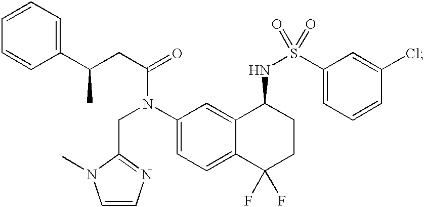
C1(C(CC(=O)N(C2=CC=C3C(=C2)C(NS(=O)(C2=CC=CC(Cl)=C2)=O)CCC3(F)F)CC2=NC=CN2C)C)=CC=CC=C1
